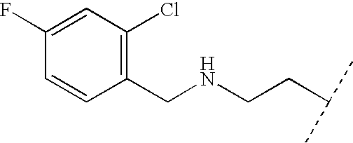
C1(CNCCC(C)C)=C(Cl)C=C(F)C=C1
